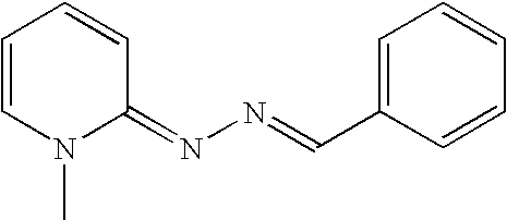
C1=CN(C)C(=NN=CC2=CC=CC=C2)C=C1
